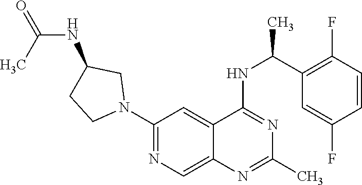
C1(N2CC(NC(=O)C)CC2)=NC=C2C(=C1)C(NC(C1=C(F)C=CC(F)=C1)C)=NC(C)=N2
